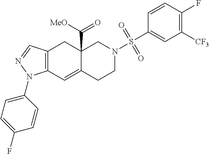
C12(C([MeO])=O)C(=CC3=C(C1)C=NN3C1=CC=C(F)C=C1)CCN(S(C1=CC([CF3])=C(F)C=C1)(=O)=O)C2
